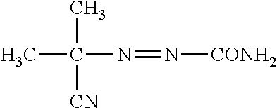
CC([CN])(N=N[CONH2])C
